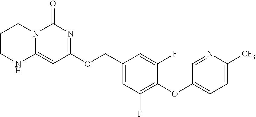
C1(COC2=NC(=O)N3C(=C2)NCCC3)=CC(F)=C(OC2=CC=C([CF3])N=C2)C(F)=C1
